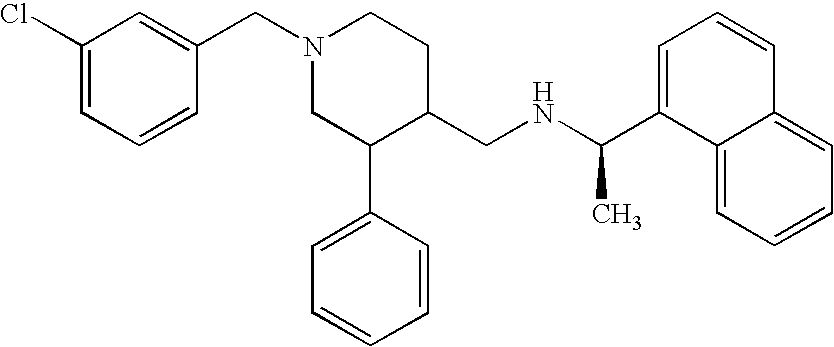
N1(CC2=CC(Cl)=CC=C2)CC(C2=CC=CC=C2)C(CNC(C2=CC=CC3=CC=CC=C23)C)CC1
